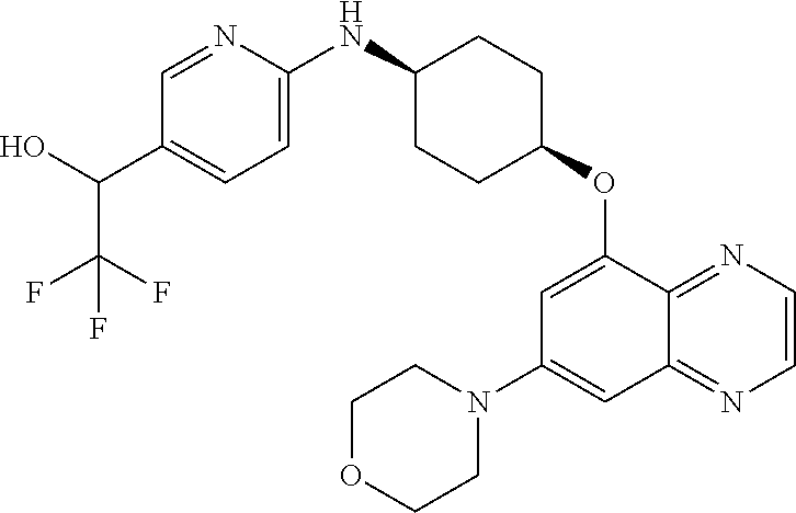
OC(C1=CC=C(NC2CCC(OC3=CC(N4CCOCC4)=CC4=NC=CN=C34)CC2)N=C1)C(F)(F)F
